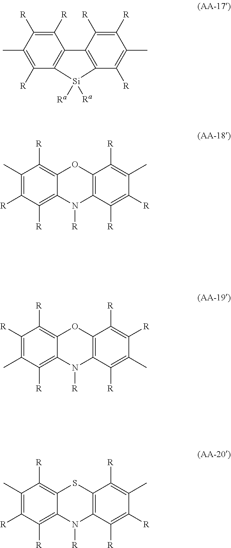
C1(C)=C([R])C2=C(C([R])=C1[R])C1=C(C([R])=C(C)C([R])=C1[R])[Si]2([Ra])[Ra].C1(C)=C([R])C([R])=C2C(=C1[R])OC1=C(N2[R])C([R])=C([R])C(C)=C1[R].C1([R])=C(C)C([R])=C2C(=C1[R])OC1=C(N2[R])C([R])=C(C)C([R])=C1[R].C1(C)=C([R])C([R])=C2C(=C1[R])SC1=C(N2[R])C([R])=C([R])C(C)=C1[R]
